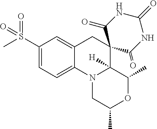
C1(S(C)(=O)=O)=CC=C2C(=C1)CC1(C3([H])N2CC(C)OC3C)C(=O)NC(=O)NC1=O
